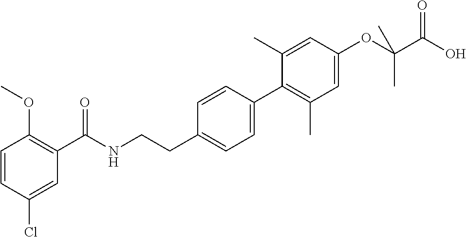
C1=CC(Cl)=CC(C(NCCC2=CC=C(C3=C(C)C=C(OC(C(O)=O)(C)C)C=C3C)C=C2)=O)=C1OC
